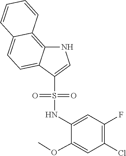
O(C)C1=CC(Cl)=C(F)C=C1NS(=O)(C1=CNC2=C3C=CC=CC3=CC=C21)=O
